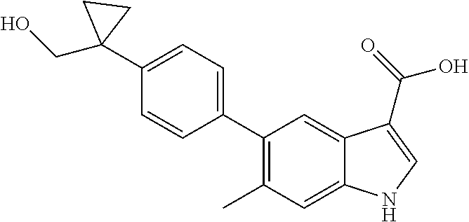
C1(C2(CO)CC2)=CC=C(C2=C(C)C=C3C(=C2)C(C(=O)O)=CN3)C=C1
